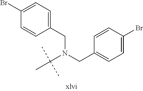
BrC1=CC=C(CN(CC2=CC=C(Br)C=C2)C(C)(C)C)C=C1
